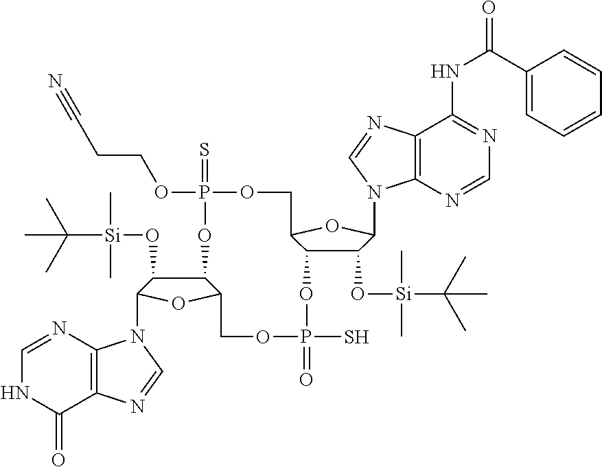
C1(O[Si](C(C)(C)C)(C)C)C2C(OC1N1C3=C(C(NC(C4=CC=CC=C4)=O)=NC=N3)N=C1)COP(=S)(OCCC#N)OC1C(O[Si](C)(C)C(C)(C)C)C(N3C4=C(C(=O)NC=N4)N=C3)OC1COP(=O)(S)O2
